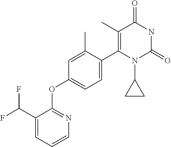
C1(C)=C(C2=CC=C(OC3=NC=CC=C3C(F)F)C=C2C)N(C2CC2)C(=O)NC1=O
